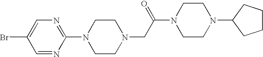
C1=NC(N2CCN(CC(N3CCN(C4CCCC4)CC3)=O)CC2)=NC=C1Br
